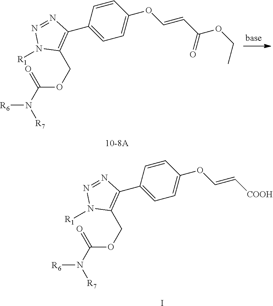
[R6]N(C(OCC1=C(C2=CC=C(OC=CC(OCC)=O)C=C2)N=NN1[R1])=O)[R7].[R6]N(C(OCC1=C(C2=CC=C(OC=C[COOH])C=C2)N=NN1[R1])=O)[R7].I
